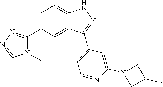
C1=C(C2=NN=CN2C)C=C2C(=C1)NN=C2C1=CC=NC(N2CC(F)C2)=C1
